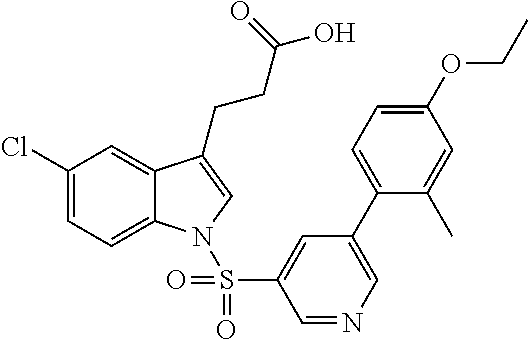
C1(Cl)=CC=C2C(=C1)C(CCC(=O)O)=CN2S(C1=CC(C2=CC=C(OCC)C=C2C)=CN=C1)(=O)=O
